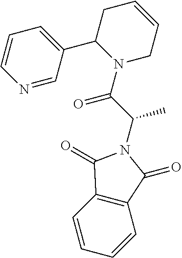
C12=C(C=CC=C1)C(=O)N(C(C(N1CC=CCC1C1=CC=CN=C1)=O)C)C2=O
